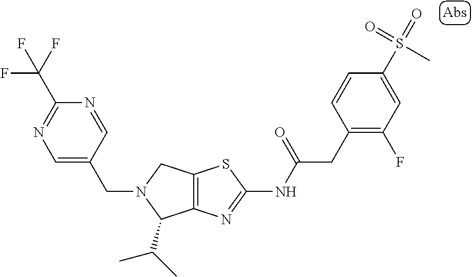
C12=C(N=C(NC(CC3=C(F)C=C(S(=O)(=O)C)C=C3)=O)S1)C(C(C)C)N(CC1=CN=C(C(F)(F)F)N=C1)C2
